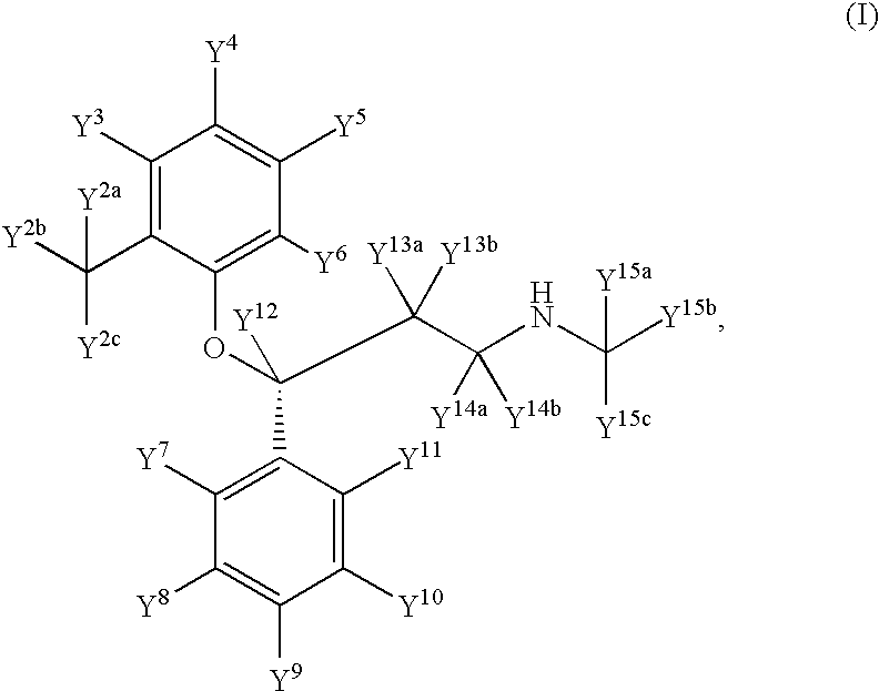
C1([Y3])=C(C([Y2b])([Y2a])[Y2c])C(OC(C(C(NC([Y15b])([Y15a])[Y15c])([Y14a])[Y14b])([Y13a])[Y13b])([Y12])C2=C([Y7])C([Y8])=C([Y9])C([Y10])=C2[Y11])=C([Y6])C([Y5])=C1[Y4]
